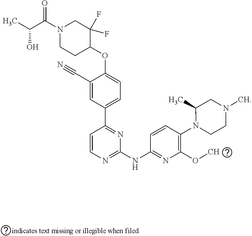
N(C1=NC(OC)=C(N2CCN(C)CC2C)C=C1)C1=NC=CC(C2=CC=C(OC3C(F)(F)CN(C(=O)C(O)C)CC3)C(C#N)=C2)=N1
